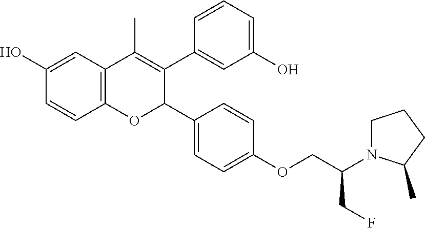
C12=C(C=C(O)C=C1)C(C)=C(C1=CC(O)=CC=C1)C(C1=CC=C(OCC(CF)N3CCCC3C)C=C1)O2
